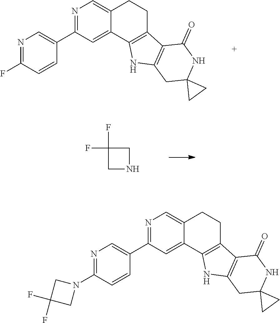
N1=C(C2=CN=C(F)C=C2)C=C2C(=C1)CCC1=C2NC2=C1C(=O)NC1(C2)CC1.C1C(F)(F)CN1.C1(N2CC(F)(F)C2)=NC=C(C2=NC=C3C(=C2)C2=C(CC3)C3=C(N2)CC2(NC3=O)CC2)C=C1
